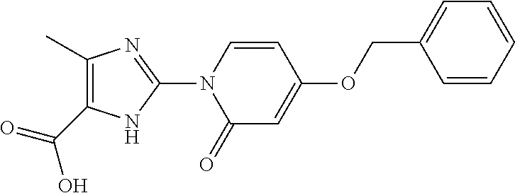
O=C(C1=C(C)N=C(N2C(=O)C=C(OCC3=CC=CC=C3)C=C2)N1)O
